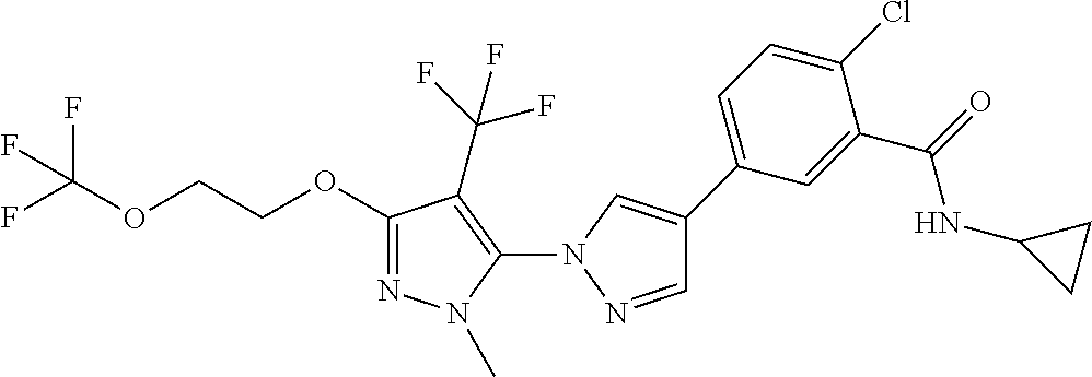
C1=NN(C2=C(C(F)(F)F)C(OCCOC(F)(F)F)=NN2C)C=C1C1=CC=C(Cl)C(C(=O)NC2CC2)=C1
